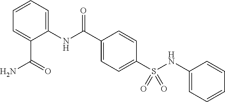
C1(NC(C2=CC=C(S(NC3=CC=CC=C3)(=O)=O)C=C2)=O)=CC=CC=C1C(=O)N
